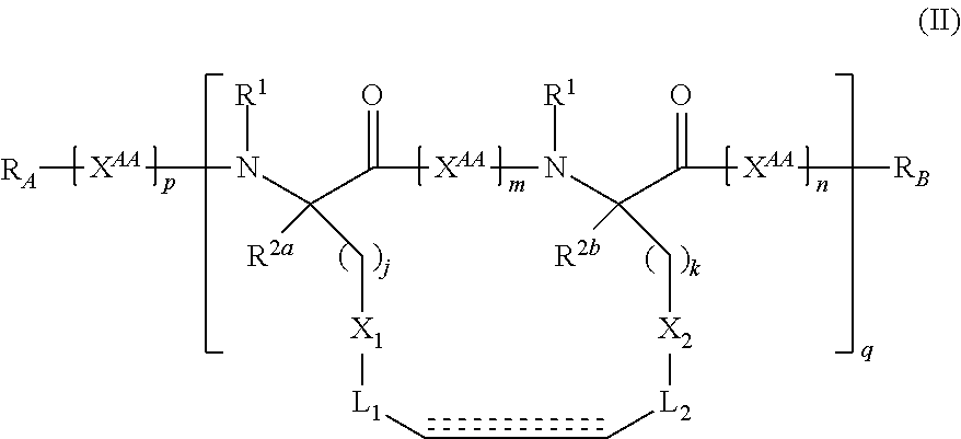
N(C1([R2a])C(=O)[XAA]N([R1])C(C(=O)[XAA][RB])([R2b])C[X2][L2]CC[L1][X1]C1)([R1])[XAA][RA]
